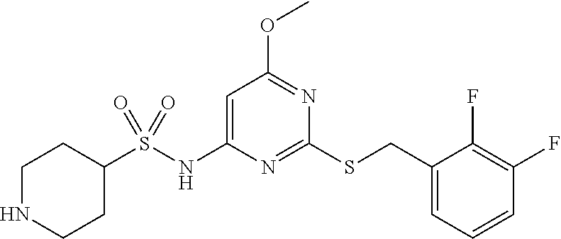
C1=C(NS(C2CCNCC2)(=O)=O)N=C(SCC2=CC=CC(F)=C2F)N=C1OC
